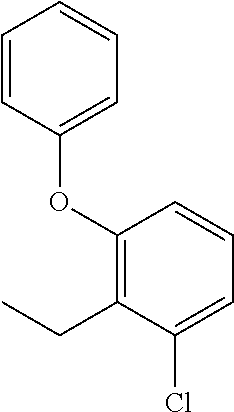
C1=CC(OC2=C(CC)C(Cl)=CC=C2)=CC=C1
